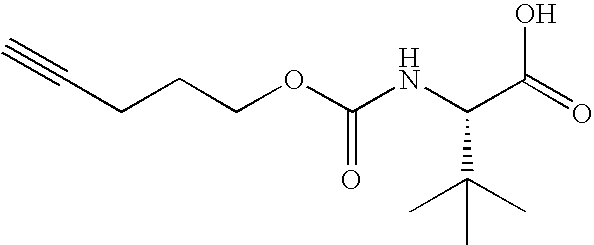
C(CCCOC(NC(C(=O)O)C(C)(C)C)=O)#C
